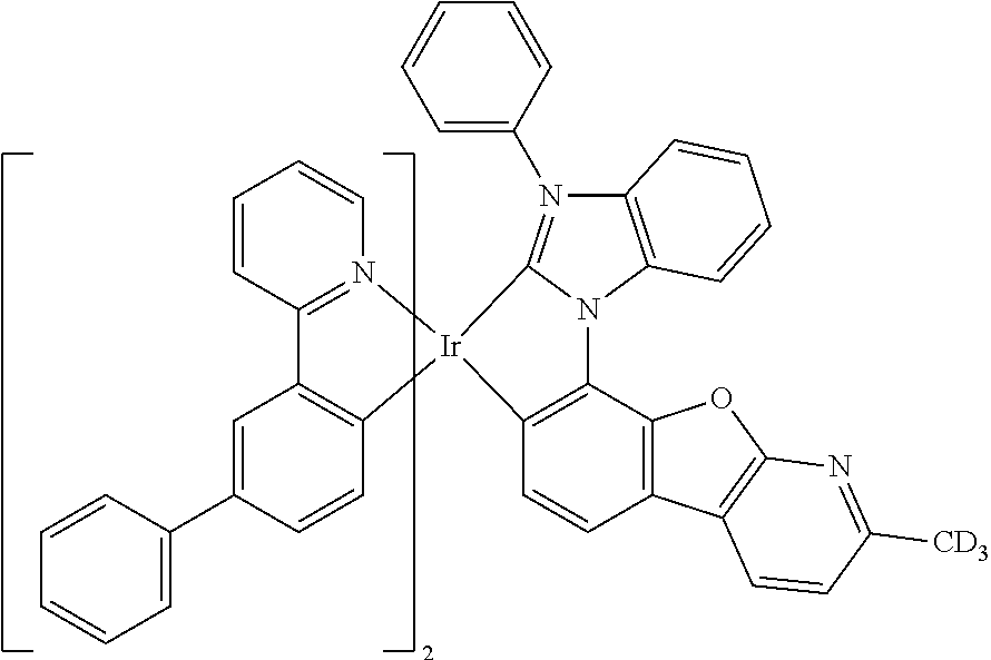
C1=CC2=N(C=C1)[Ir]1(C3=C2C=C(C2=CC=CC=C2)C=C3)C2=C(C3=C(C=C2)C2=C(O3)N=C([CD3])C=C2)N2C3=C(N(C4=CC=CC=C4)=C12)C=CC=C3
